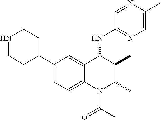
C1(C2CCNCC2)=CC=C2C(=C1)C(NC1=NC=C(C)N=C1)C(C)C(C)N2C(C)=O
